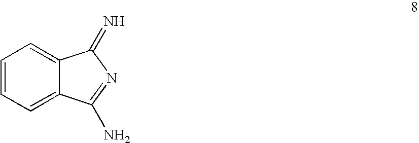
C1=CC=C2C(=C1)C(N)=NC2=N
